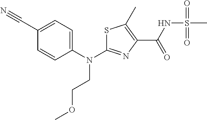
S1C(N(C2=CC=C(C#N)C=C2)CCOC)=NC(C(NS(C)(=O)=O)=O)=C1C
